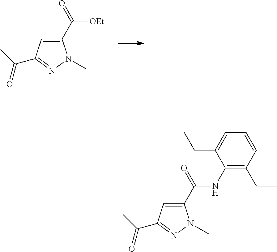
C1(C([OEt])=O)=CC(C(C)=O)=NN1C.C1(C(NC2=C(CC)C=CC=C2CC)=O)=CC(C(C)=O)=NN1C
